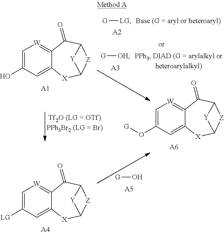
[G][OH].[A3].[G][LG].[A2].C1=C(O)C=C2C(=[W]1)C(=O)C1[Z]C([X]2)[Y]1.[A1].C1=C([LG])C=C2C(=[W]1)C(=O)C1[Z]C([X]2)[Y]1.[A4].C1=C(O[G])C=C2C(=[W]1)C(=O)C1[Z]C([X]2)[Y]1.[A6].[G]O.[A5]
